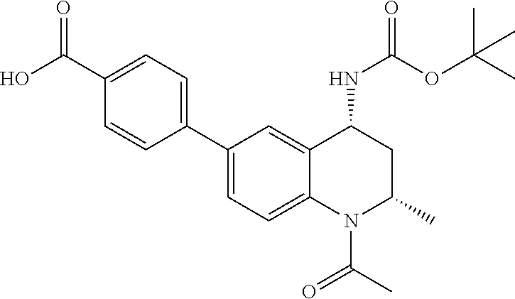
C1(C2=CC=C(C(O)=O)C=C2)=CC=C2C(=C1)C(NC(=O)OC(C)(C)C)CC(C)N2C(C)=O
